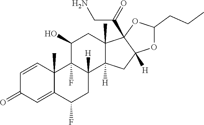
C1=CC2(C)C(=CC1=O)C(F)CC1([H])C2(F)C(O)CC2(C)C1([H])CC1([H])C2(C(=O)CN)OC(CCC)O1
